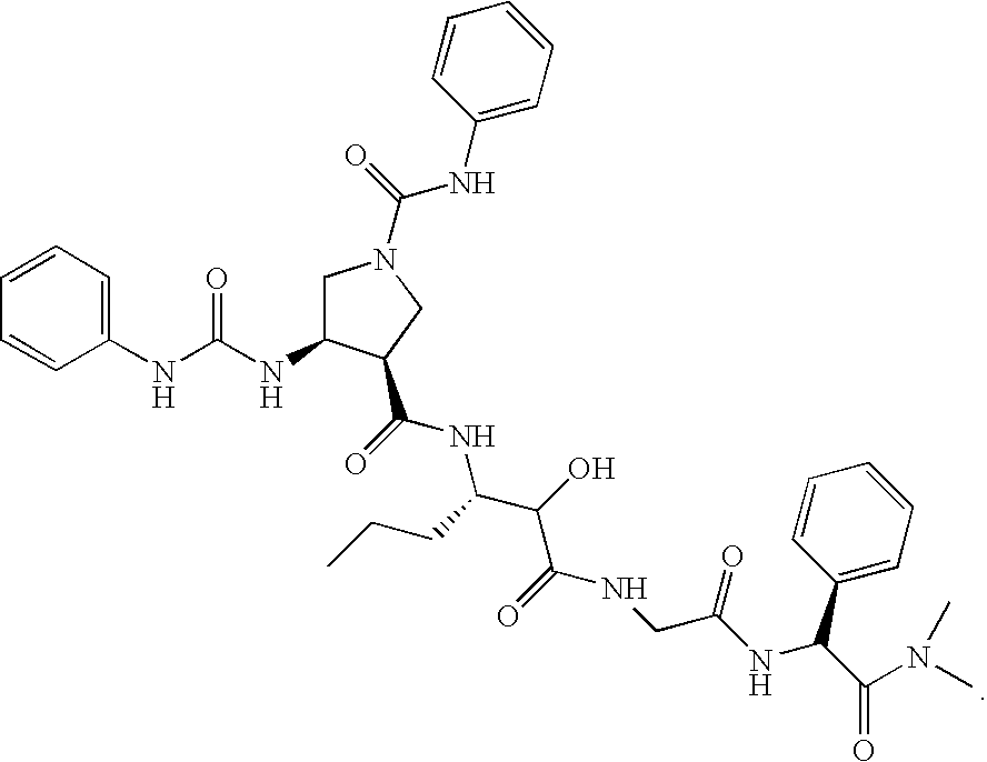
C1=CC(NC(=O)N2CC(NC(NC3=CC=CC=C3)=O)C(C(=O)NC(C(O)C(=O)NCC(NC(C3=CC=CC=C3)C(N(C)C)=O)=O)CCC)C2)=CC=C1
